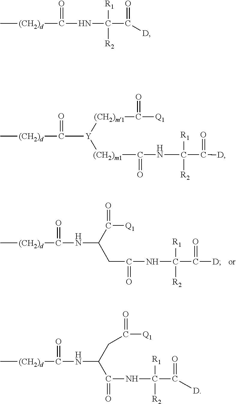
C[(CH2)d]C([Y]([(CH2)m1]C(=O)NC(C([D])=O)([R1])[R2])[(CH2)m1]C([Q1])=O)=O.C[(CH2)d]C(NC(C(=O)[Q1])CC(NC(C([D])=O)([R1])[R2])=O)=O.[(CH2)d](C)C(NC(C(=O)[D])([R1])[R2])=O.C[(CH2)d]C(NC(C(NC(C([D])=O)([R1])[R2])=O)CC(=O)[Q1])=O
